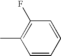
C1=CC=CC(F)=C1C
